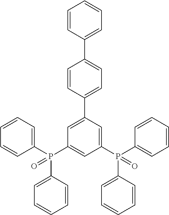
C1=CC(C2=CC=C(C3=CC(P(C4=CC=CC=C4)(C4=CC=CC=C4)=O)=CC(P(C4=CC=CC=C4)(C4=CC=CC=C4)=O)=C3)C=C2)=CC=C1
